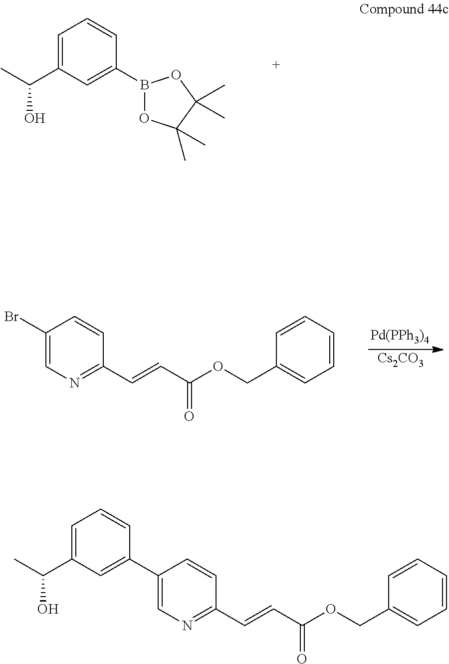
C1=C(C(C)O)C=C(B2OC(C)(C)C(C)(C)O2)C=C1.C1(Br)=CN=C(C=CC(OCC2=CC=CC=C2)=O)C=C1.[Pd(PPh3)4].[Cs2CO3].C1(C2=CC(C(C)O)=CC=C2)=CN=C(C=CC(OCC2=CC=CC=C2)=O)C=C1
